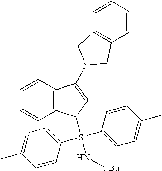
C1=CC2=C(C=C1)C([Si](C1=CC=C(C)C=C1)(C1=CC=C(C)C=C1)N[t-Bu])C=C2N1CC2=C(C1)C=CC=C2
